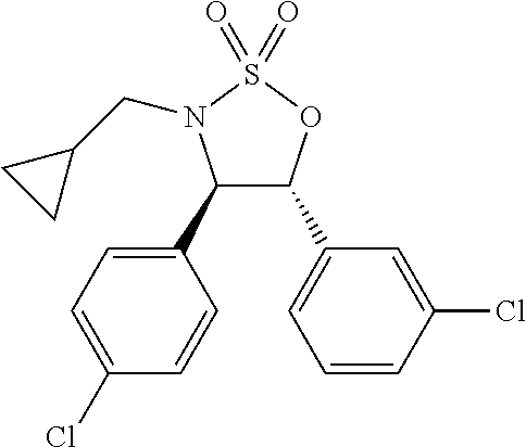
C1(C2C(C3=CC=CC(Cl)=C3)OS(=O)(=O)N2CC2CC2)=CC=C(Cl)C=C1
